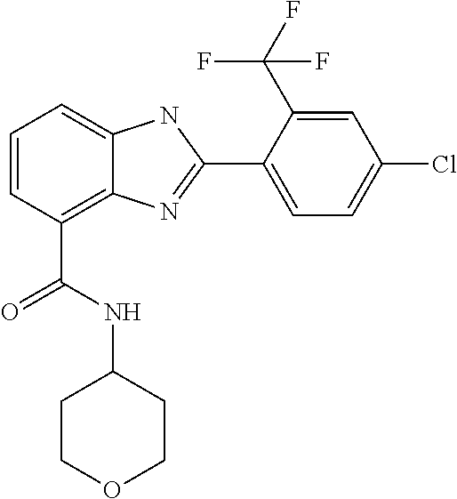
C1=CC(C(NC2CCOCC2)=O)=C2C(=C1)NC(C1=CC=C(Cl)C=C1C(F)(F)F)=N2
